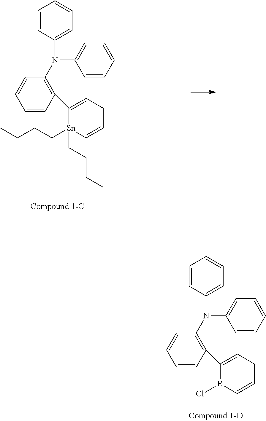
C1=CC(N(C2=CC=CC=C2)C2=C(C3=CCC=C[Sn]3(CCCC)CCCC)C=CC=C2)=CC=C1.C1=CC(N(C2=CC=CC=C2)C2=C(C3=CCC=CB3Cl)C=CC=C2)=CC=C1
